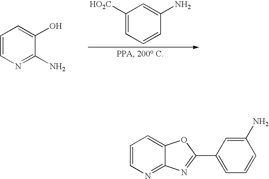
C1([HO2C])=CC=CC(N)=C1.C1=CN=C(N)C(O)=C1.C1=CN=C2C(=C1)OC(C1=CC=CC(N)=C1)=N2
